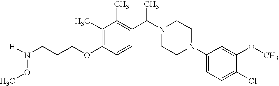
N(CCCOC1=C(C)C(C)=C(C(N2CCN(C3=CC=C(Cl)C(OC)=C3)CC2)C)C=C1)([H])OC
